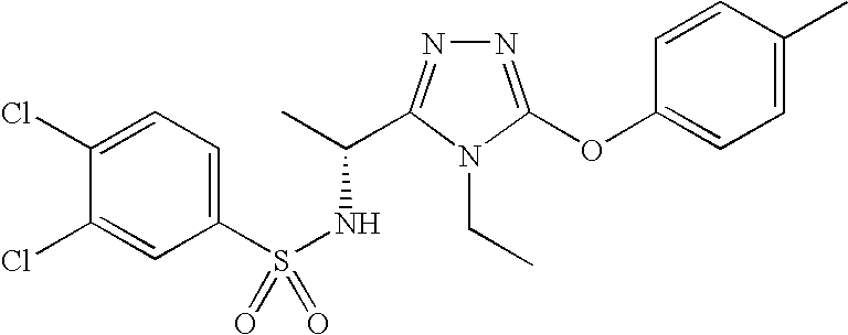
C1(Cl)=CC=C(S(NC(C)C2=NN=C(OC3=CC=C(C)C=C3)N2CC)(=O)=O)C=C1Cl
